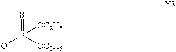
S=P(O)([OC2H5])[OC2H5]
